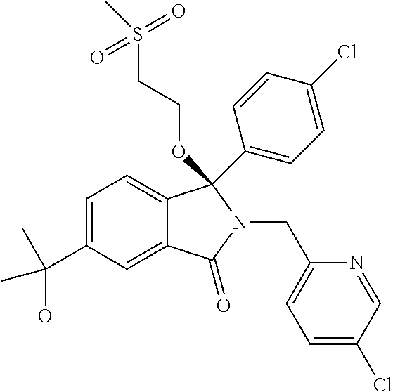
C1=C(C(C)(O)C)C=C2C(=C1)C(C1=CC=C(Cl)C=C1)(OCCS(C)(=O)=O)N(CC1=CC=C(Cl)C=N1)C2=O
